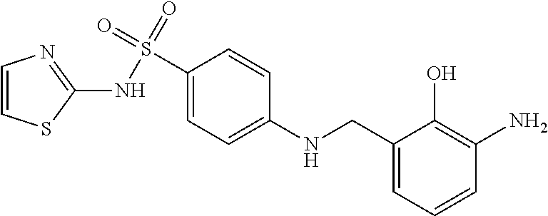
C1(CNC2=CC=C(S(NC3=NC=CS3)(=O)=O)C=C2)=CC=CC(N)=C1O
